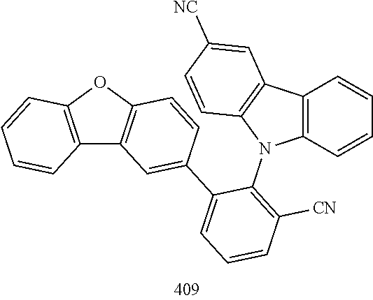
C12=C(OC3=C1C=C(C1=CC=CC([CN])=C1N1C4=C(C=CC=C4)C4=C1C=CC([NC])=C4)C=C3)C=CC=C2
